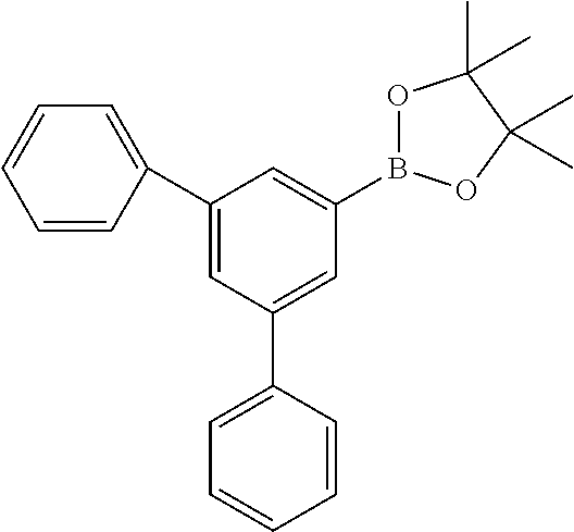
C1=CC(C2=CC(C3=CC=CC=C3)=CC(B3OC(C)(C)C(C)(C)O3)=C2)=CC=C1
